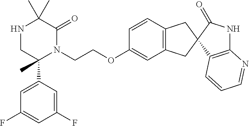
CC1(C)NCC(C2=CC(F)=CC(F)=C2)(C)N(CCOC2=CC3=C(C=C2)CC2(C3)C3=C(NC2=O)N=CC=C3)C1=O
